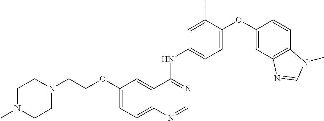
C12=CC=C(OCCN3CCN(C)CC3)C=C1C(NC1=CC=C(OC3=CC4=C(C=C3)N(C)C=N4)C(C)=C1)=NC=N2
